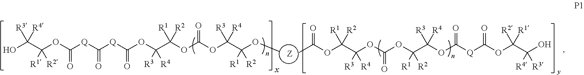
OC(C(OC([Q]C([Q]C(OC(C(OC(OC(C(OC)([R2])[R1])([R4])[R3])=O)([R2])[R1])([R4])[R3])=O)=O)=O)([R2])[R1])([R4])[R3].CC(OC(C(OC(OC(C(OC([Q]C(OC(C(O)([R3])[R4])([R1])[R2])=O)=O)([R4])[R3])([R2])[R1])=O)([R4])[R3])([R2])[R1])=O
